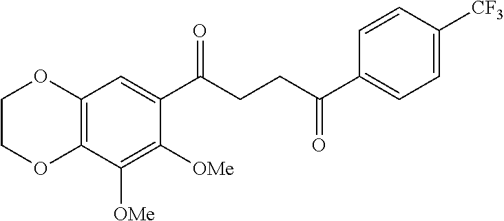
C12=C(C([OMe])=C([OMe])C(C(CCC(C3=CC=C([CF3])C=C3)=O)=O)=C1)OCCO2
